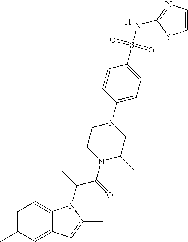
C1=C(C)C=C2C(=C1)N(C(C(N1C(C)CN(C3=CC=C(S(=O)(=O)NC4=NC=CS4)C=C3)CC1)=O)C)C(C)=C2.[H]
